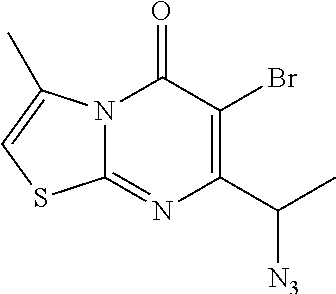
N12C(=O)C(Br)=C(C(C)[N3])N=C1SC=C2C
